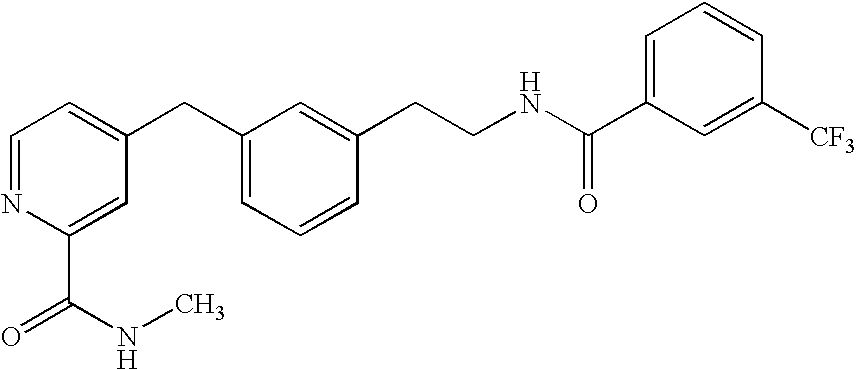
C1=NC(C(NC)=O)=CC(CC2=CC=CC(CCNC(C3=CC=CC([CF3])=C3)=O)=C2)=C1
